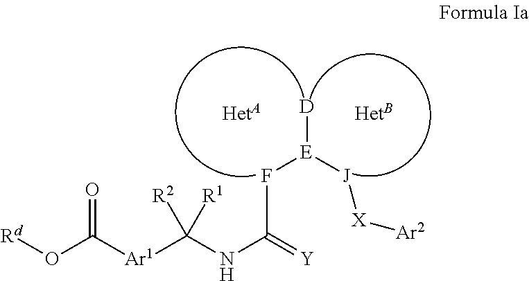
[D][E]([J][X][Ar2])FC(NC([Ar1]C(O[Rd])=O)([R2])[R1])=[Y]
